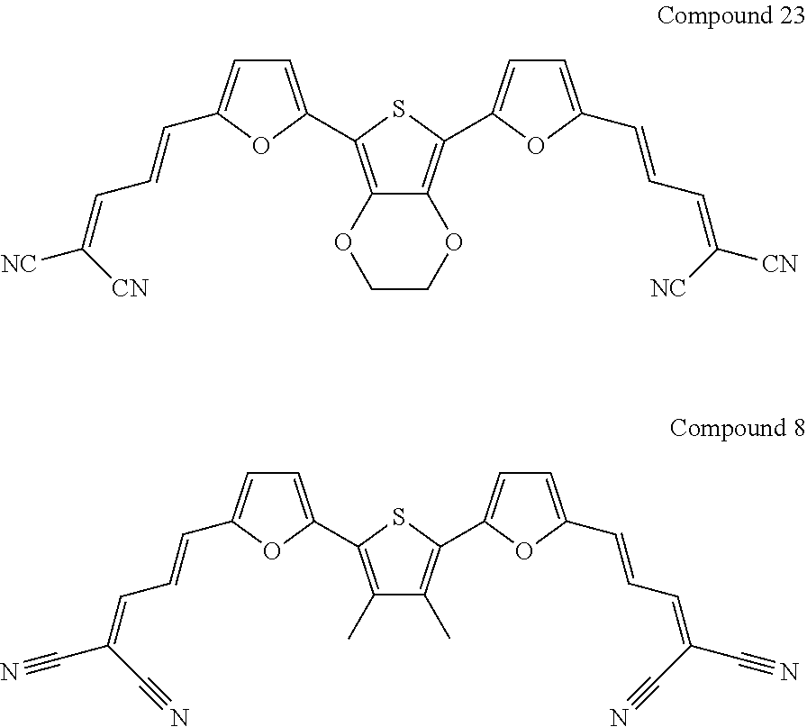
C12=C(C3=CC=C(C=CC=C([NC])[CN])O3)SC(C3=CC=C(C=CC=C([CN])[NC])O3)=C1OCCO2.C1(C)=C(C2=CC=C(C=CC=C(C#N)C#N)O2)SC(C2=CC=C(C=CC=C(C#N)C#N)O2)=C1C
